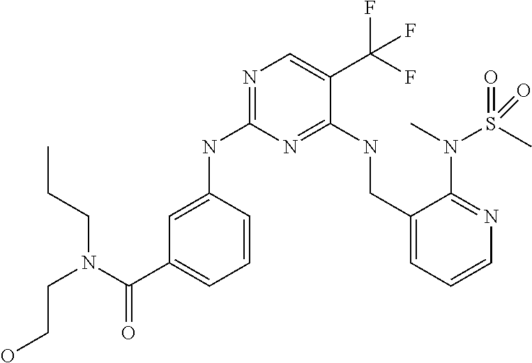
C(O)CN(C(C1=CC=CC(NC2=NC=C(C(F)(F)F)C(NCC3=CC=CN=C3N(S(C)(=O)=O)C)=N2)=C1)=O)CCC
